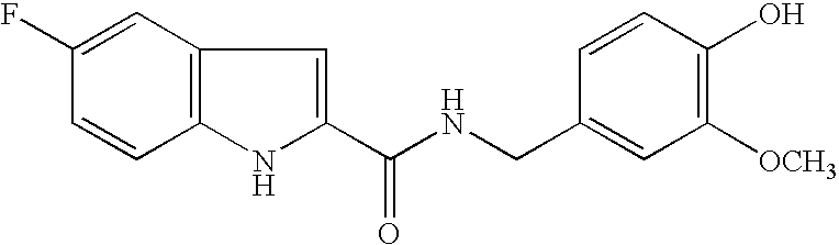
C12=C(C=C(F)C=C1)C=C(C(NCC1=CC([OCH3])=C(O)C=C1)=O)N2
